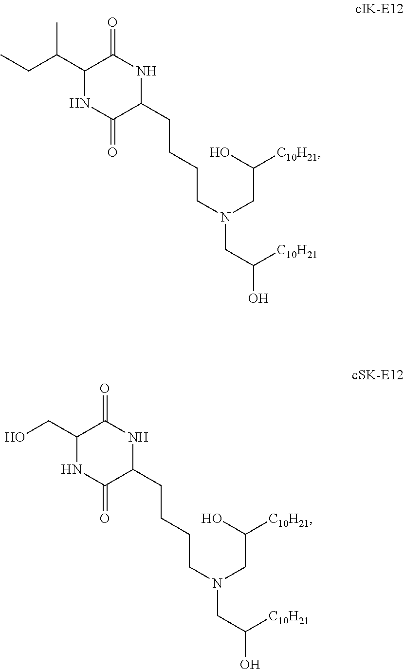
N1C(=O)C(CCCCN(CC([C10H21])O)CC(O)[C10H21])NC(=O)C1C(CC)C.N1C(=O)C(CCCCN(CC([C10H21])O)CC(O)[C10H21])NC(=O)C1CO
